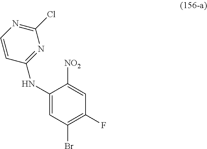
C1(NC2=CC(Br)=C(F)C=C2[NO2])=NC(Cl)=NC=C1
